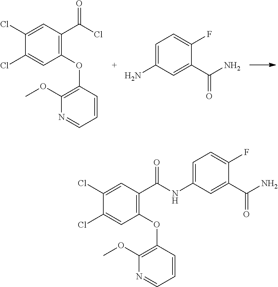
C1(OC2=C(OC)N=CC=C2)=C(C(Cl)=O)C=C(Cl)C(Cl)=C1.C1=C(N)C=C(C(N)=O)C(F)=C1.C1(OC2=C(OC)N=CC=C2)=C(C(NC2=CC=C(F)C(C(N)=O)=C2)=O)C=C(Cl)C(Cl)=C1
